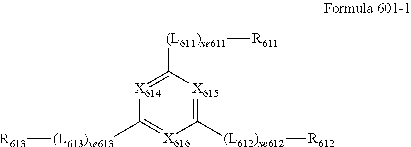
[X616]1=C([(L613)xe613][R613])[X614]=C([(L611)xe611][R611])[X615]=C1[(L612)xe612][R612]
